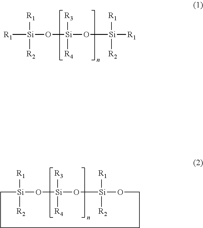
[R1][Si](O[Si](O[Si]([R1])([R1])[R2])([R3])[R4])([R1])[R2].C1[Si]([R1])([R2])O[Si]([R3])([R4])O[Si]([R1])([R2])OCCC1
